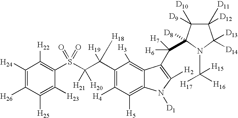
C1([H24])=C([H26])C([H25])=C([H23])C(S(C(C(C2=C([H4])C([H5])=C3C(=C2[H3])C(C([H6])([H7])C2([D8])C([D9])([D10])C([D11])([D12])C([D13])([D14])N2C([H17])([H15])[H16])=C([H2])N3[D1])([H19])[H18])([H21])[H20])(=O)=O)=C1[H22]
